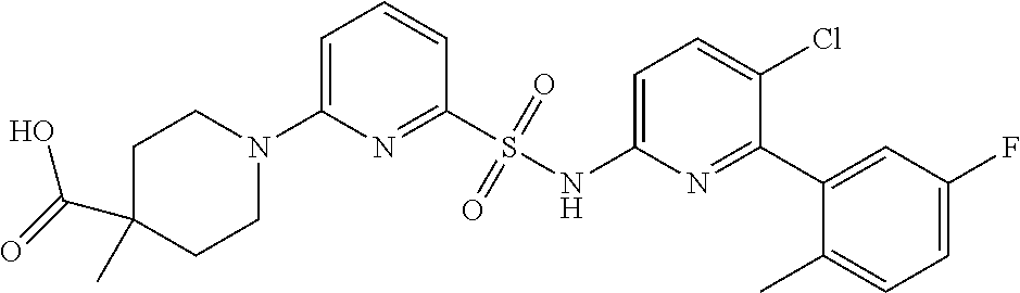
C1C(C(=O)O)(C)CCN(C2=CC=CC(S(NC3=CC=C(Cl)C(C4=CC(F)=CC=C4C)=N3)(=O)=O)=N2)C1
